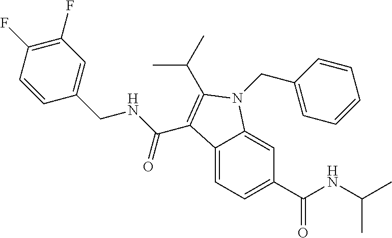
C1(F)=C(F)C=CC(CNC(=O)C2=C(C(C)C)N(CC3=CC=CC=C3)C3=CC(C(NC(C)C)=O)=CC=C32)=C1
